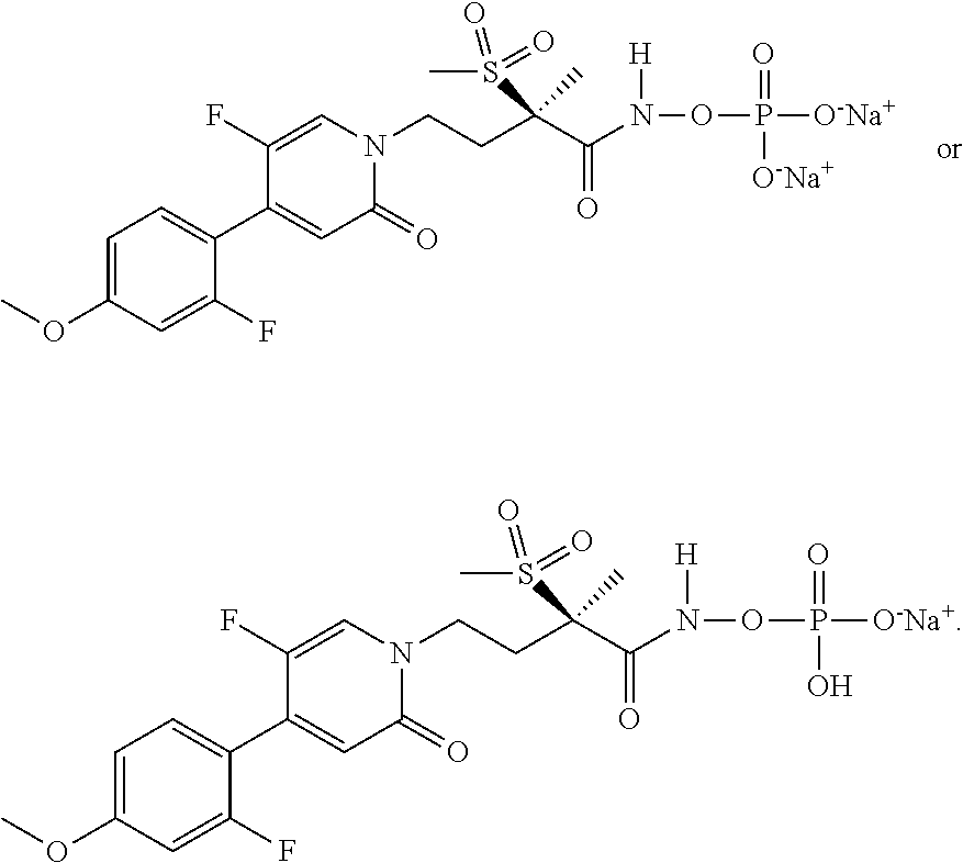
C1=C(OC)C=C(F)C(C2=CC(=O)N(CCC(C(N([H])OP(=O)([O-Na+])[O-Na+])=O)(S(C)(=O)=O)C)C=C2F)=C1.C1=C(OC)C=C(F)C(C2=CC(=O)N(CCC(C(N([H])OP(=O)(O)[O-Na+])=O)(S(C)(=O)=O)C)C=C2F)=C1
